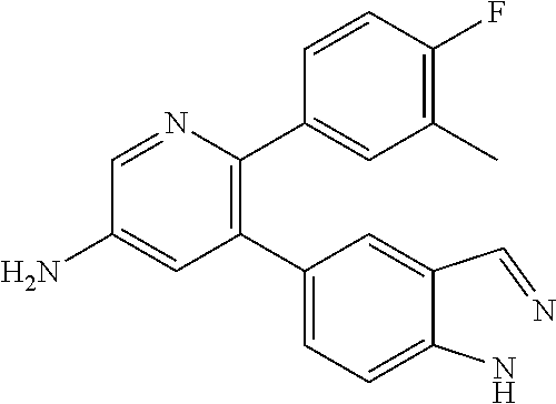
C1(C2=CC=C(N)C(C=N)=C2)=C(C2=CC(C)=C(F)C=C2)N=CC(N)=C1
